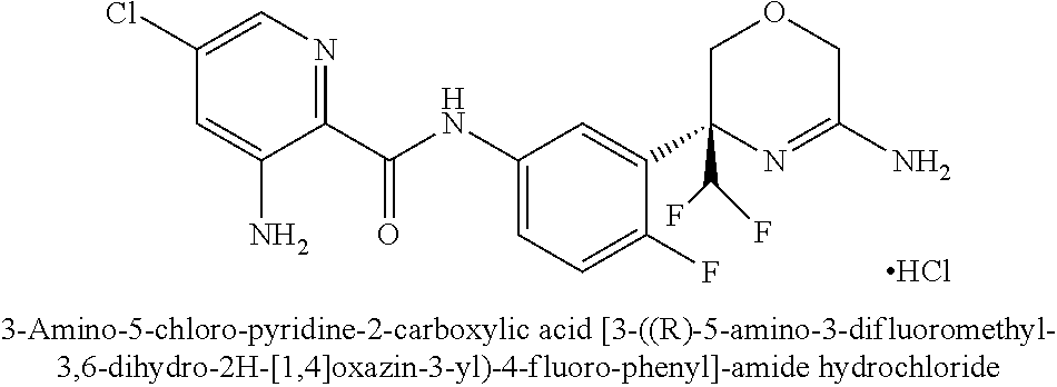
C1(Cl)=CN=C(C(NC2=CC=C(F)C(C3(C(F)F)N=C(N)COC3)=C2)=O)C(N)=C1.Cl
